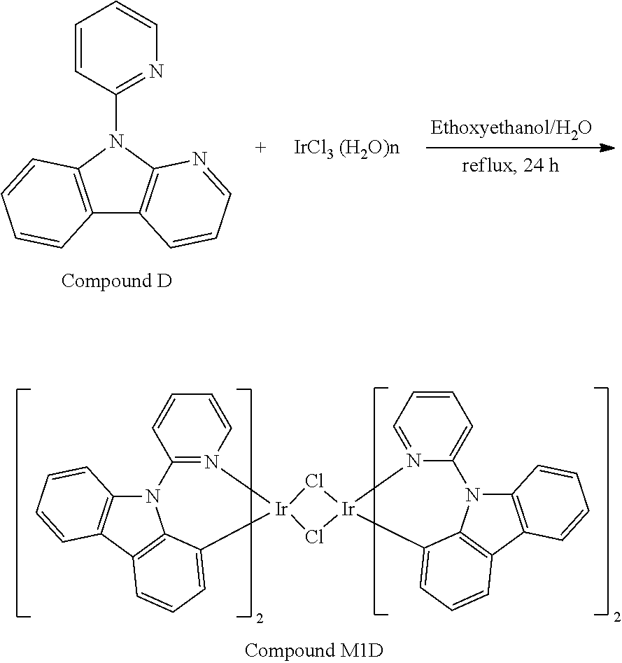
C12=C(N(C3=NC=CC=C3)C3=C1C=CC=N3)C=CC=C2.N12C3=C(C4=C1C(=CC=C4)[Ir]1(N4=C2C=CC=C4)Cl[Ir]2(C4=CC=CC5=C4N(C4=C5C=CC=C4)C4=CC=CC=N42)Cl1)C=CC=C3
